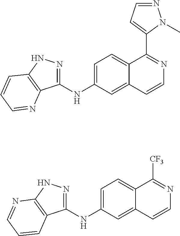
C1=C(NC2=NNC3=C2C=CC=N3)C=C2C(=C1)C([CF3])=NC=C2.C1=C(NC2=NNC3=C2N=CC=C3)C=C2C(=C1)C(C1=CC=NN1C)=NC=C2
